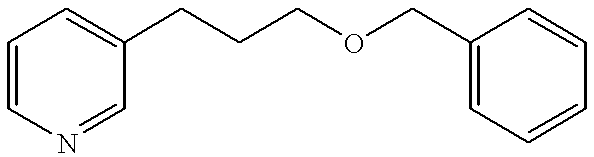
C1=CN=CC(CCCOCC2=CC=CC=C2)=C1
